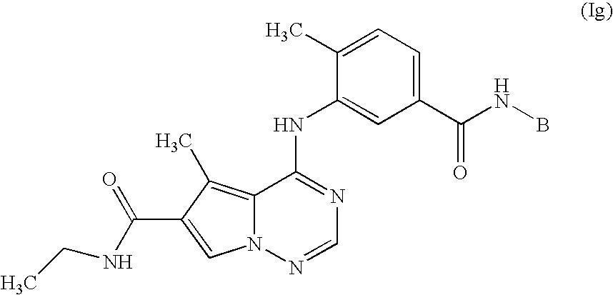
C12=C(C)C(C(=O)NCC)=CN1N=CN=C2NC1=CC(C(NB)=O)=CC=C1C
